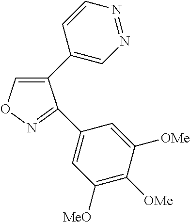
C1(C2=CN=NC=C2)=CON=C1C1=CC([MeO])=C([OMe])C([OMe])=C1
